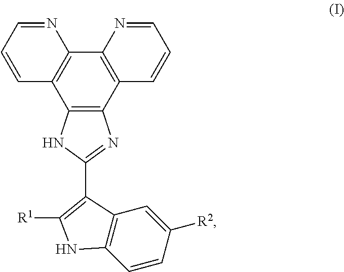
C12=C(C3=C(C4=C1C=CC=N4)N=CC=C3)N=C(C1=C([R1])NC3=C1C=C([R2])C=C3)N2
